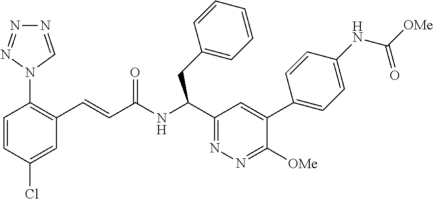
C1=CC(Cl)=CC(C=CC(NC(C2=NN=C([OMe])C(C3=CC=C(NC([OMe])=O)C=C3)=C2)CC2=CC=CC=C2)=O)=C1N1C=NN=N1
